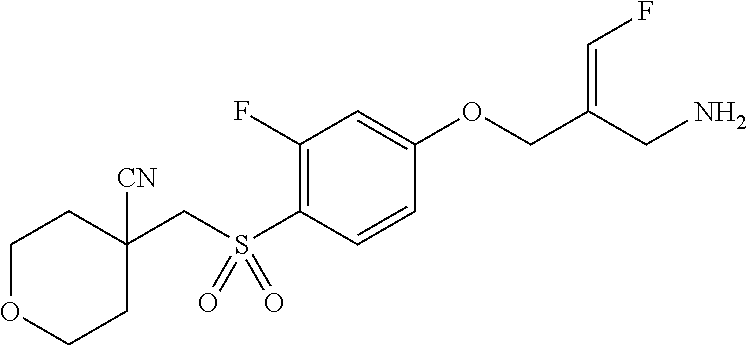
C1(F)=C(S(CC2([CN])CCOCC2)(=O)=O)C=CC(OCC(CN)=CF)=C1
